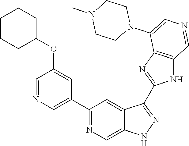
C1(C2=CN=CC(OC3CCCCC3)=C2)=NC=C2C(=C1)C(C1=NC3=C(N1)C=NC=C3N1CCN(C)CC1)=NN2
